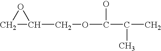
C1C(COC(C(C)C)O)O1
